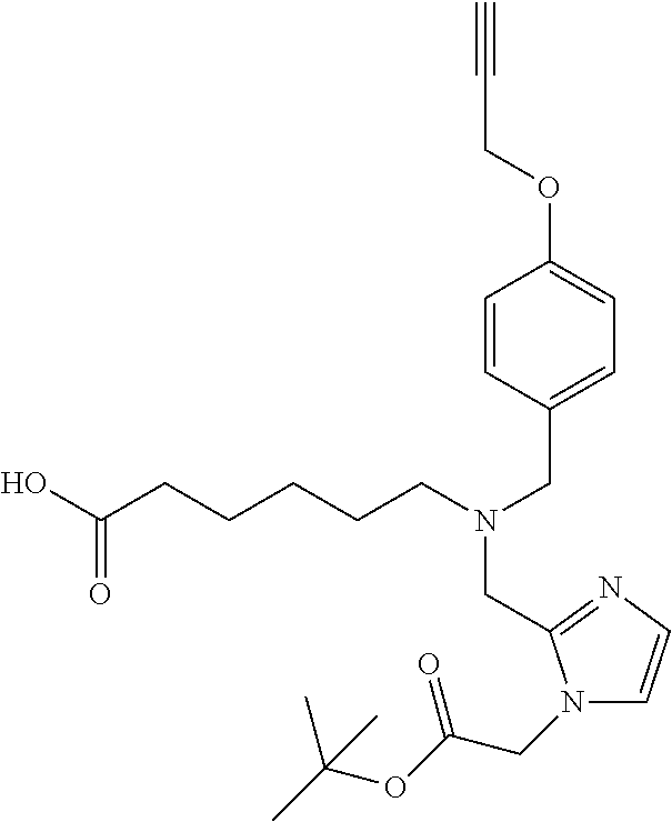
C1=CC(CN(CCCCCC(O)=O)CC2=NC=CN2CC(OC(C)(C)C)=O)=CC=C1OCC#C
